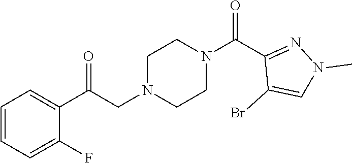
C1=CC=C(F)C(C(CN2CCN(C(C3=NN(C)C=C3Br)=O)CC2)=O)=C1
